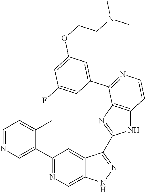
C1(C2=CN=CC=C2C)=NC=C2C(=C1)C(C1=NC3=C(N1)C=CN=C3C1=CC(OCCN(C)C)=CC(F)=C1)=NN2
